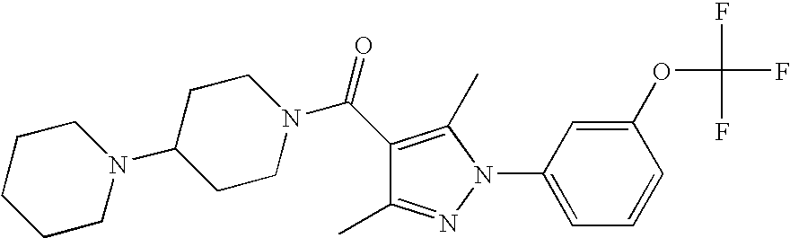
C1(C(=O)N2CCC(N3CCCCC3)CC2)=C(C)N(C2=CC=CC(OC(F)(F)F)=C2)N=C1C
